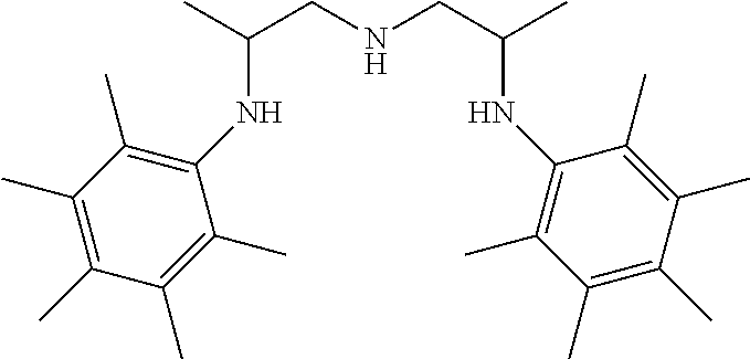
C(NC1=C(C)C(C)=C(C)C(C)=C1C)(CNCC(NC1=C(C)C(C)=C(C)C(C)=C1C)C)C
